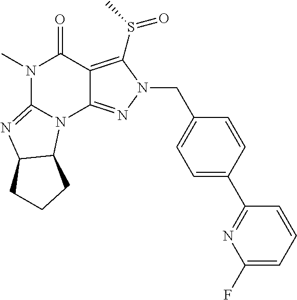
N1(C)C2=NC3C(N2C2=NN(CC4=CC=C(C5=NC(F)=CC=C5)C=C4)C(S(=O)C)=C2C1=O)CCC3
